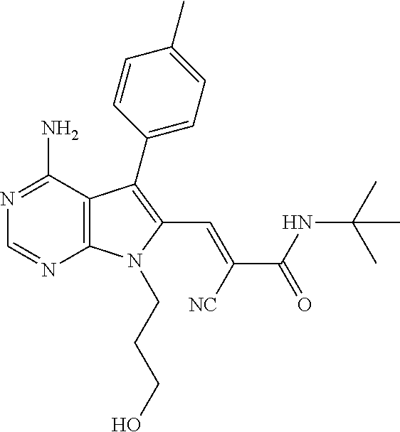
N1=C(N)C2=C(N=C1)N(CCCO)C(C=C([NC])C(NC(C)(C)C)=O)=C2C1=CC=C(C)C=C1
